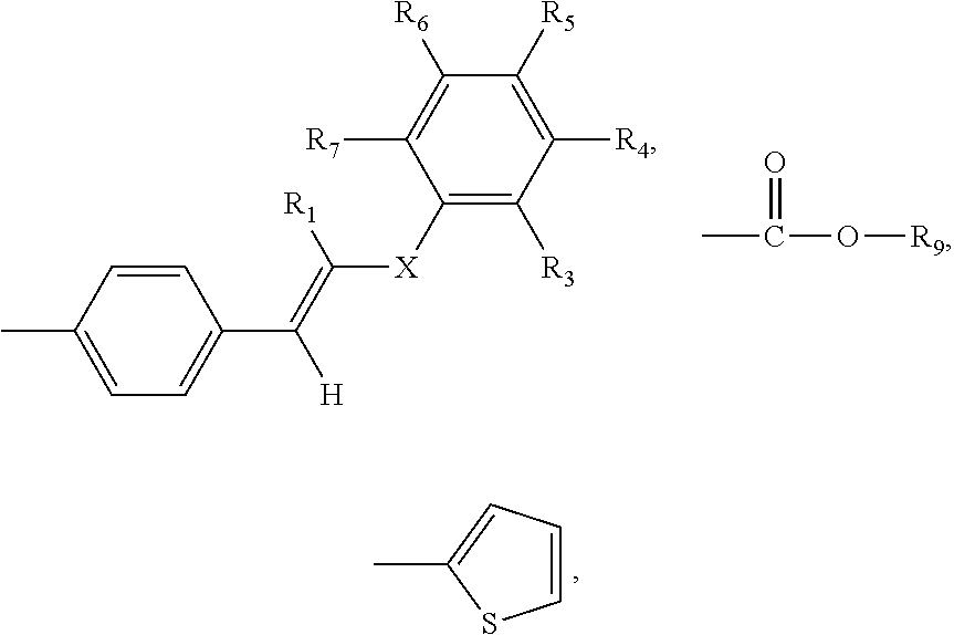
CC(=O)O[R9].C1([X]C(=C([H])C2=CC=C(C)C=C2)[R1])=C([R3])C([R4])=C([R5])C([R6])=C1[R7].CC1=CC=CS1
